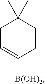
C1C=C([B(OH)2])CCC1(C)C
